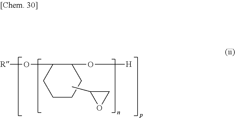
C1(O[H])C(O[R])CCCC1.CC1OC1
